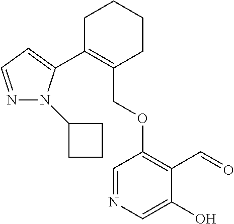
C1C(C2=CC=NN2C2CCC2)=C(COC2=C(C=O)C(O)=CN=C2)CCC1
